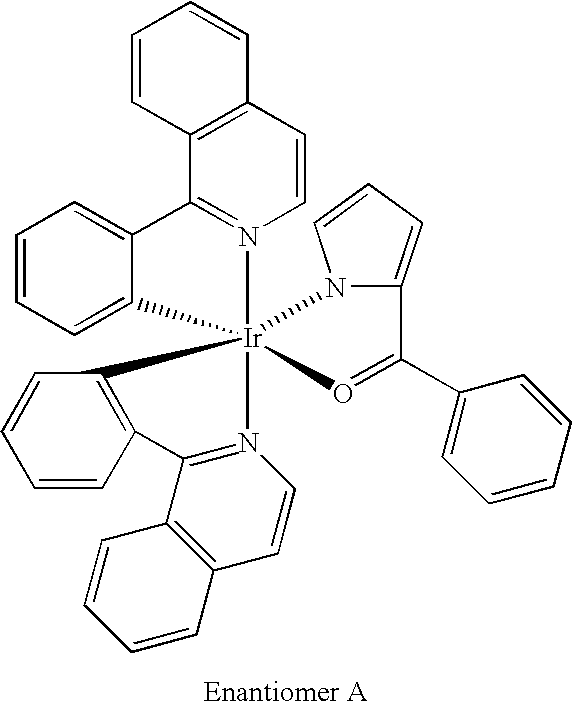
C1=CC=C2C(=C1)C1=N(C=CC3=C1C=CC=C3)[Ir]213(N2=C(C4=C(C=C2)C=CC=C4)C2=C1C=CC=C2)N1C(=CC=C1)C(C1=CC=CC=C1)=O3
